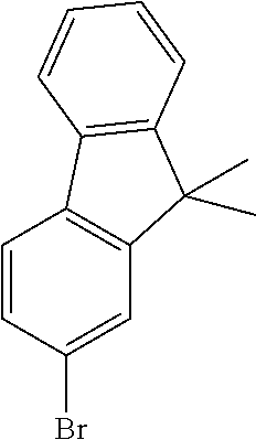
C1=CC(Br)=CC2=C1C1=C(C2(C)C)C=CC=C1
